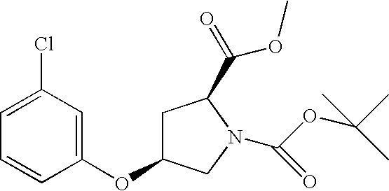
C1=C(OC2CC(C(=O)OC)N(C(OC(C)(C)C)=O)C2)C=CC=C1Cl
